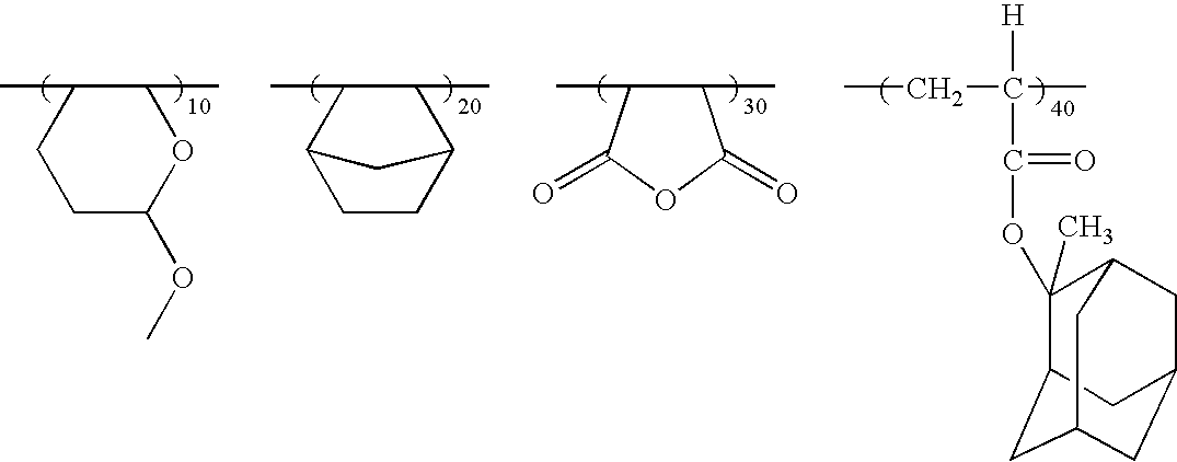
C1C2C(C)C(C)C(C1)C2.C1(C)C(C)C(=O)OC1=O.C1(OC)OC(C)C(C)CC1.C(CC)(C)([H])C(OC1(C)C2CC3CC(CC1C3)C2)=O
